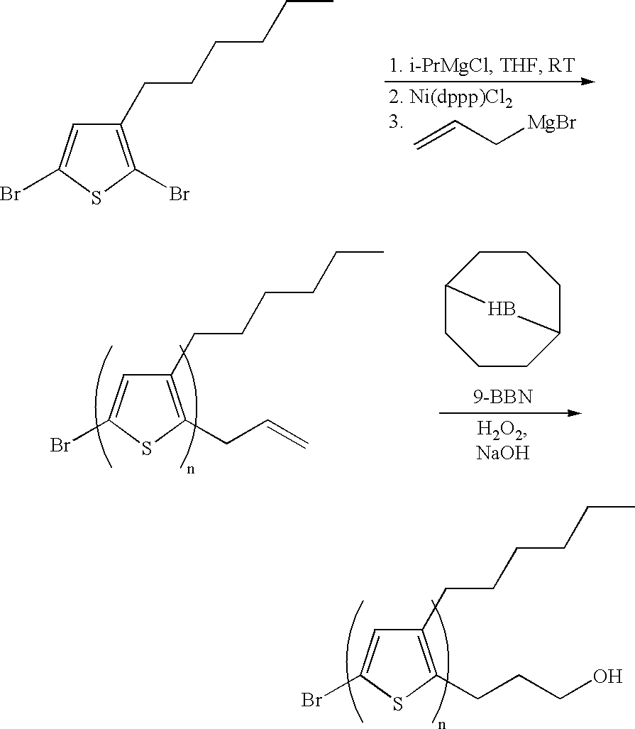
C1(CCCCCC)=C(CCCO)SC(Br)=C1.C=CC[MgBr].C1(CCCCCC)=C(Br)SC(Br)=C1.C1(CCCCCC)=C(CC=C)SC(Br)=C1.C12CCCC(CCC1)B2.[9-BBN]
